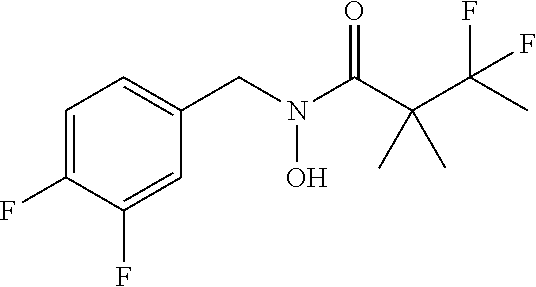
C1=C(F)C(F)=CC(CN(C(C(C(C)(F)F)(C)C)=O)O)=C1
